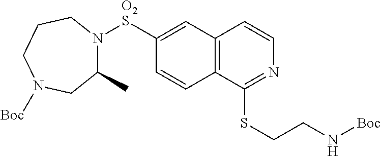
C1(C)N([O2S]C2=CC3=C(C=C2)C(SCCN[Boc])=NC=C3)CCCN([Boc])C1
